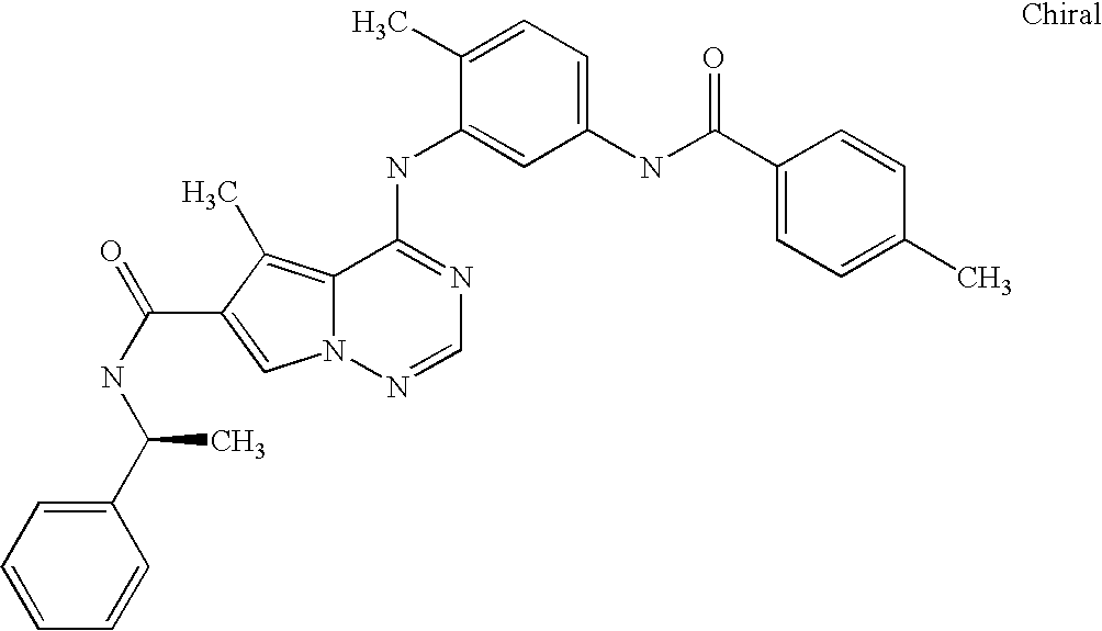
C1(C)=CC=C(NC(C2=CC=C(C)C=C2)=O)C=C1NC1=NC=NN2C1=C(C)C(C(NC(C1=CC=CC=C1)C)=O)=C2
